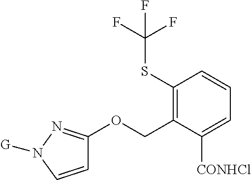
C1=CN([G])N=C1OCC1=C(SC(F)(F)F)C=CC=C1[CONHCl]
